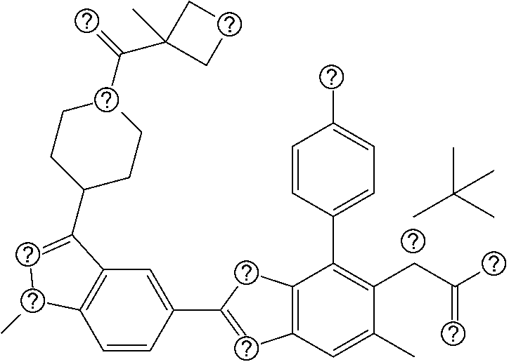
C1=CC(C2=CC3=C(C2)C(C2=CC=C(C)C=C2)=C(CC(C)=C)C(C)=C3)=CC2=C1C(C)C=C2C1CCC(C(=C)C2(C)CCC2)CC1.CC(C)(C)C
